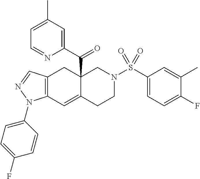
C12=C(C=C3C(C(C4=CC(C)=CC=N4)=O)(C1)CN(S(C1=CC=C(F)C(C)=C1)(=O)=O)CC3)N(C1=CC=C(F)C=C1)N=C2
